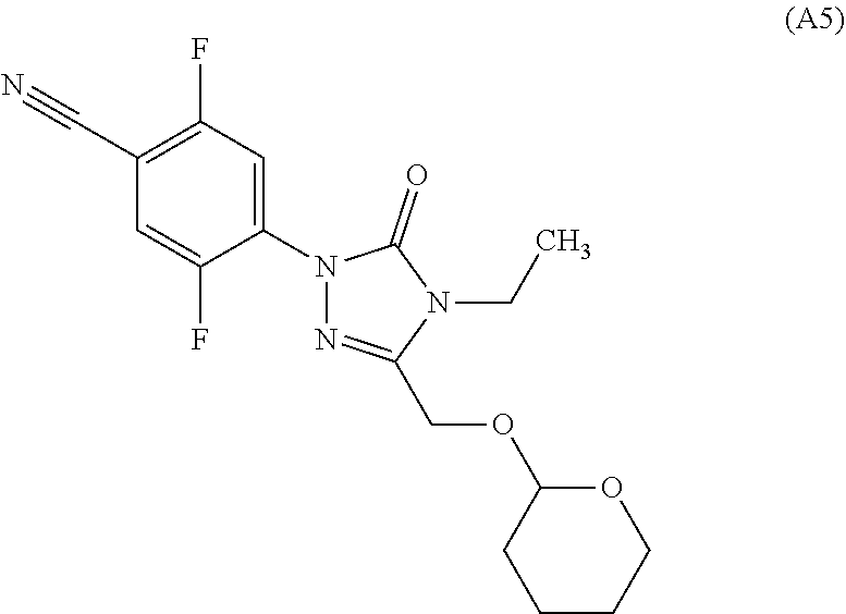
C1(N2N=C(COC3CCCCO3)N(CC)C2=O)=CC(F)=C(C#N)C=C1F
